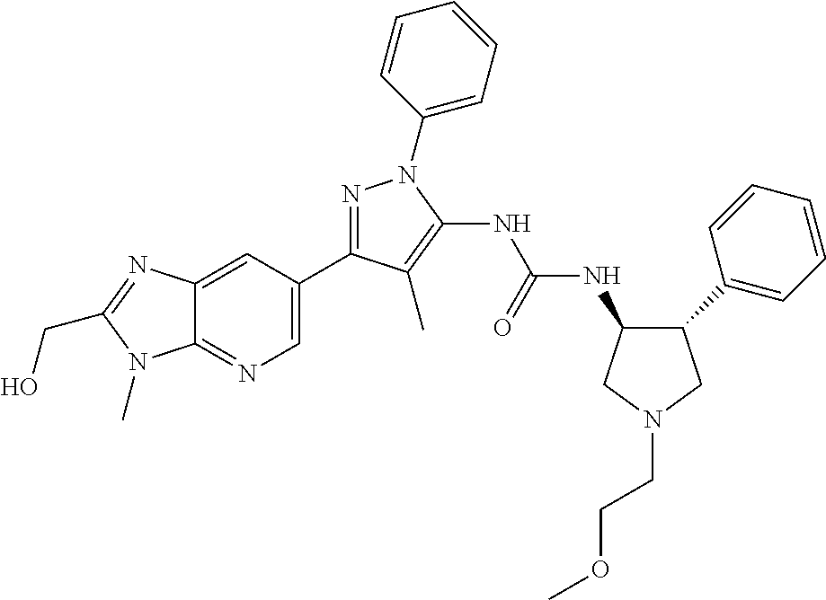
N1=C(C2=CN=C3C(=C2)N=C(CO)N3C)C(C)=C(NC(NC2C(C3=CC=CC=C3)CN(CCOC)C2)=O)N1C1=CC=CC=C1
